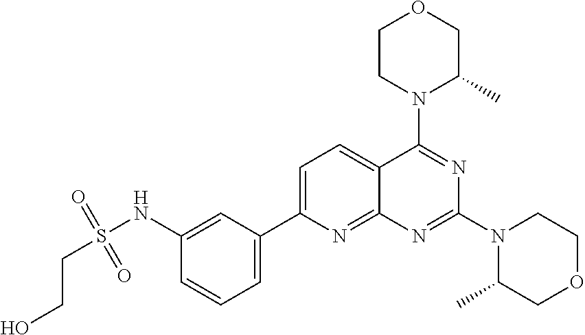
C1=C(C2=CC=CC(NS(CCO)(=O)=O)=C2)N=C2C(=C1)C(N1C(C)COCC1)=NC(N1C(C)COCC1)=N2
